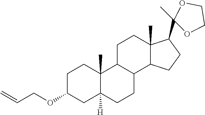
C1C(OCC=C)CC2([H])C(C)(C1)C1C(CC2)C2C(C)(CC1)C(C1(C)OCCO1)CC2
